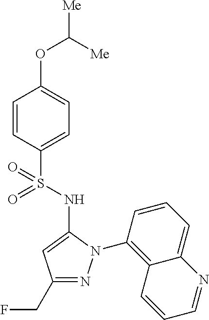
C1=CC(S(=O)(NC2=CC(CF)=NN2C2=C3C(=CC=C2)N=CC=C3)=O)=CC=C1OC([Me])[Me]
